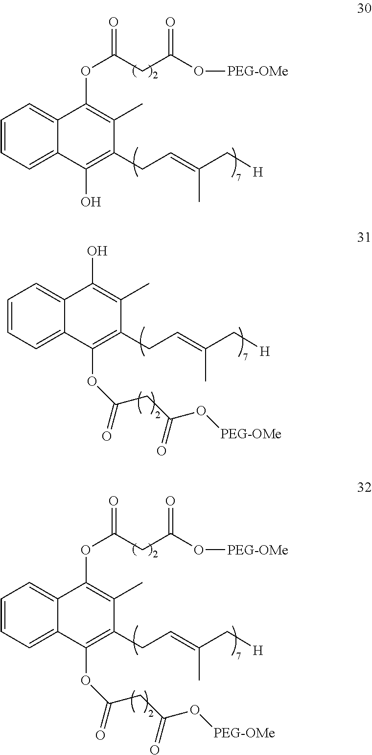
C1=CC=C2C(=C1)C(OC(=O)CC(O[PEG-OMe])=O)=C(C)C(CC=C(C[H])C)=C2O.C1=CC=C2C(=C1)C(O)=C(C)C(CC=C(C[H])C)=C2OC(=O)CC(O[PEG-OMe])=O.C1=CC=C2C(=C1)C(OC(=O)CC(O[PEG-OMe])=O)=C(C)C(CC=C(C[H])C)=C2OC(=O)CC(O[PEG-OMe])=O
